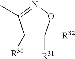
C1([R30])C([R31])([R32])ON=C1C
